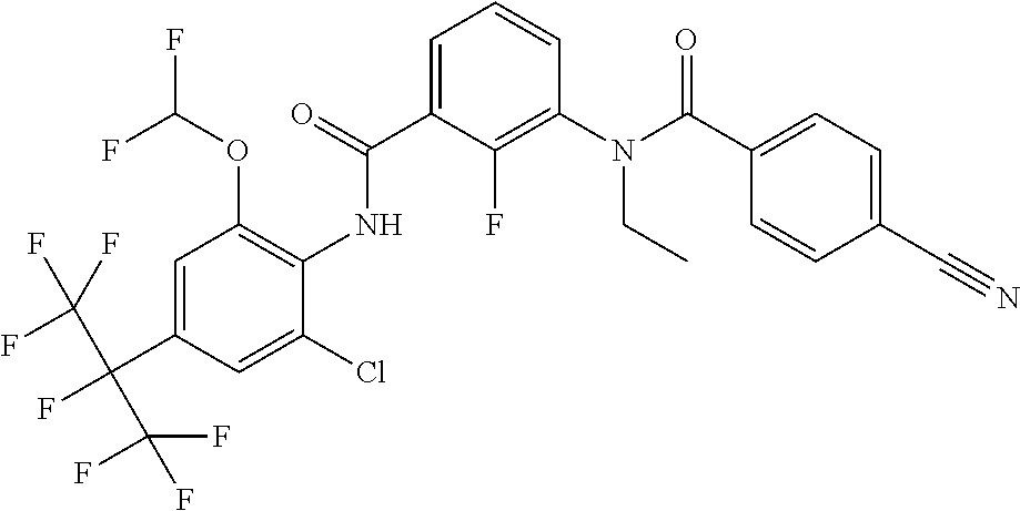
C1=C(C(=O)NC2=C(OC(F)F)C=C(C(C(F)(F)F)(C(F)(F)F)F)C=C2Cl)C(F)=C(N(C(C2=CC=C(C#N)C=C2)=O)CC)C=C1
